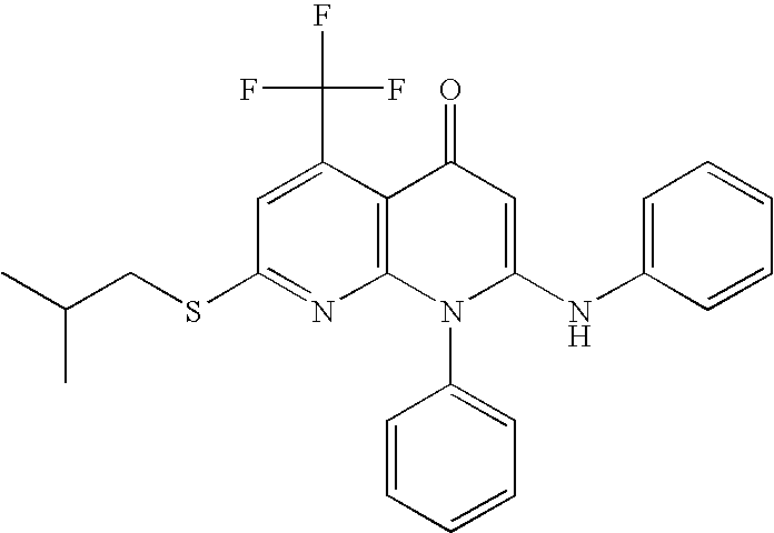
C1(SCC(C)C)=NC2=C(C(C(F)(F)F)=C1)C(=O)C=C(NC1=CC=CC=C1)N2C1=CC=CC=C1
